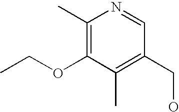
C1(C)=C(OCC)C(C)=C(CO)C=N1
